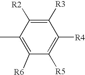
C1([R6])=C(C)C([R2])=C([R3])C([R4])=C1[R5]
